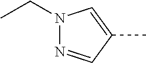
N1(CC)N=CC(C)=C1
